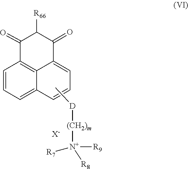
[R66]C1C(=O)C2=C3C(=CC=C2)C=CC=C3C1=O.C[D][(CH2)m][N+]([R9])([R8])[R7].[X-]
